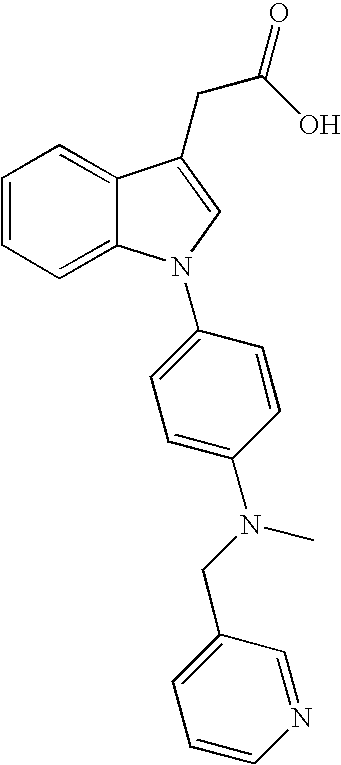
C1=CC=C2C(=C1)C(CC(=O)O)=CN2C1=CC=C(N(CC2=CC=CN=C2)C)C=C1
